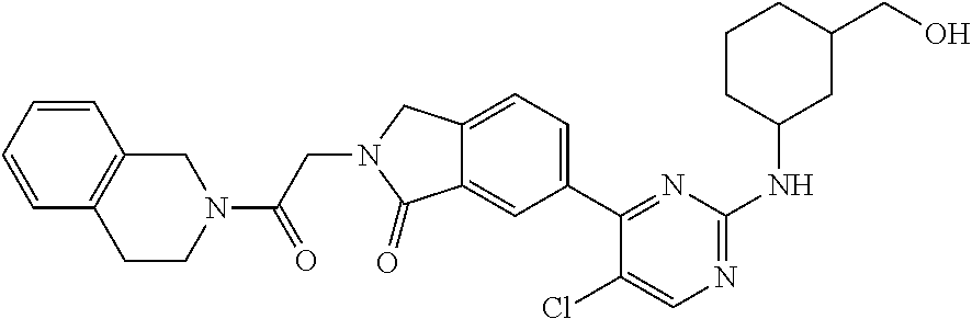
C1(Cl)=CN=C(NC2CC(CO)CCC2)N=C1C1=CC=C2C(=C1)C(=O)N(CC(=O)N1CC3=C(CC1)C=CC=C3)C2
